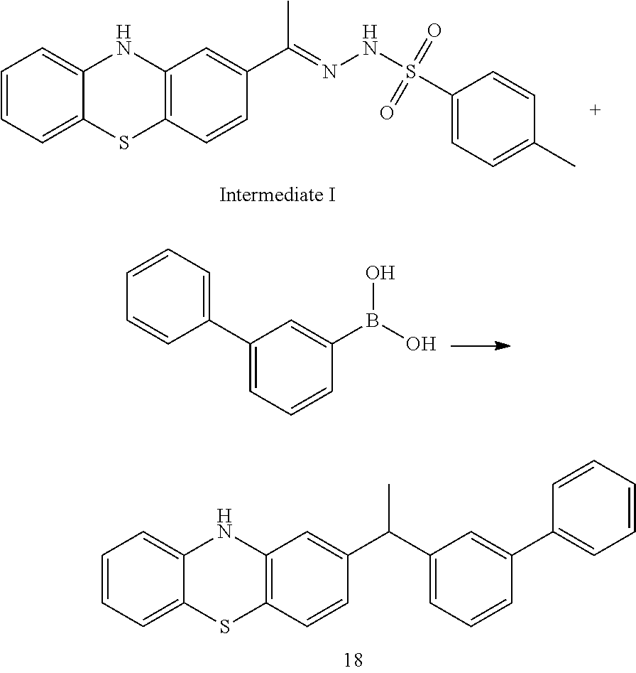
C12=C(NC3=CC=CC=C3S1)C=C(C(C)=NNS(=O)(=O)C1=CC=C(C)C=C1)C=C2.C1=C(C2=CC=CC=C2)C=C(B(O)O)C=C1.C1=CC=C2C(=C1)SC1=C(N2)C=C(C(C2=CC=CC(C3=CC=CC=C3)=C2)C)C=C1
